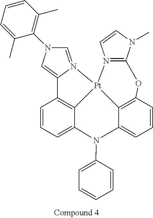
C1=CC=C2C3=C1C1=CN(C4=C(C)C=CC=C4C)C=N1[Pt]31C3=C(C=CC=C3N2C2=CC=CC=C2)OC2=N1C=CN2C
